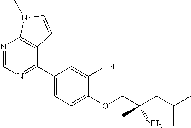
C1(OCC(CC(C)C)(C)N)=CC=C(C2=NC=NC3=C2C=CN3C)C=C1[CN]
